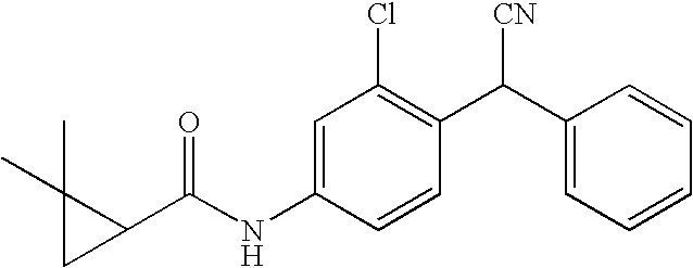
C1=C(NC(C2C(C)(C)C2)=O)C=CC(C(C2=CC=CC=C2)[CN])=C1Cl
